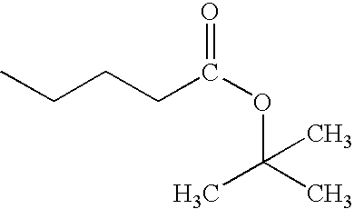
O=C(OC(C)(C)C)CCCC
